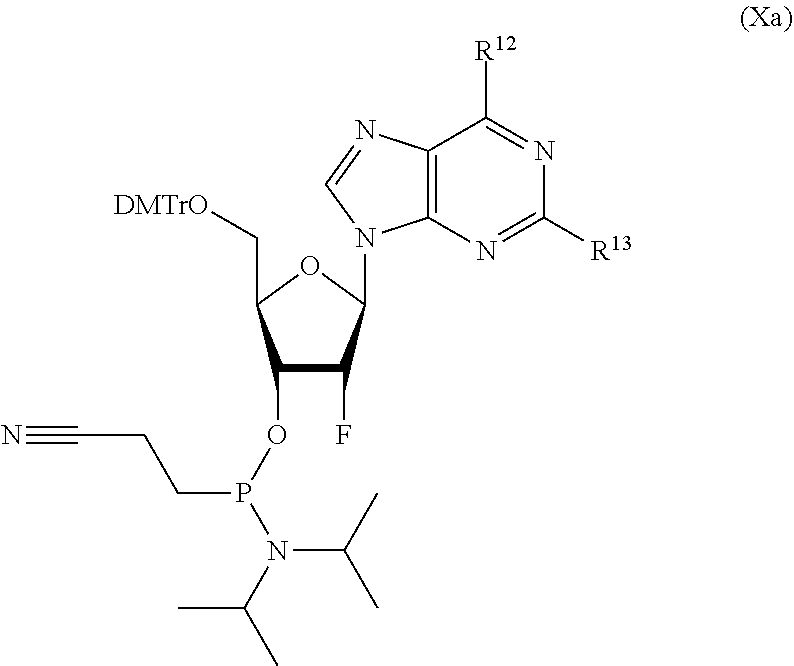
C12=C(N=C([R13])N=C1[R12])N(C1C(F)C(OP(CCC#N)N(C(C)C)C(C)C)C(C[DMTrO])O1)C=N2
